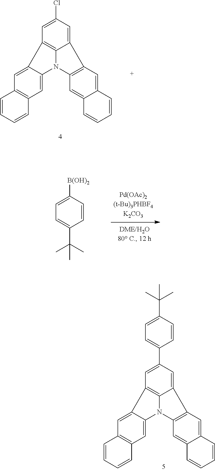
C1=C(C2=CC=C(C(C)(C)C)C=C2)C=C2C3=C1C1=CC4=C(C=C1N3C1=C2C=C2C(=C1)C=CC=C2)C=CC=C4.C1=C(Cl)C=C2C3=C1C1=CC4=C(C=C1N3C1=C2C=C2C(=C1)C=CC=C2)C=CC=C4.C1=C([B(OH)2])C=CC(C(C)(C)C)=C1
